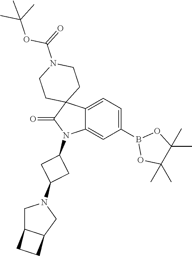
C12=CC=C(B3OC(C)(C)C(C)(C)O3)C=C1N(C1CC(N3CC4C(C3)CC4)C1)C(=O)C21CCN(C(OC(C)(C)C)=O)CC1
